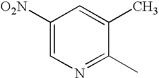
C1([O2N])=CN=C(C)C(C)=C1
